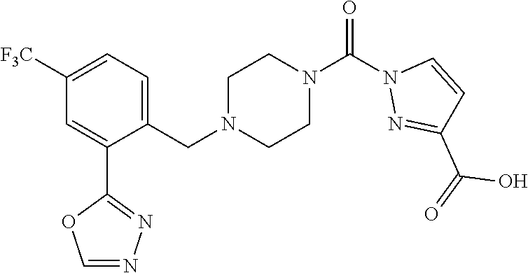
C1([F3C])=CC=C(CN2CCN(C(N3N=C(C(=O)O)C=C3)=O)CC2)C(C2=NN=CO2)=C1
